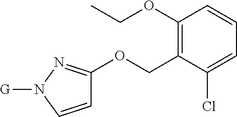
C1(OCC)=C(COC2=NN([G])C=C2)C(Cl)=CC=C1
